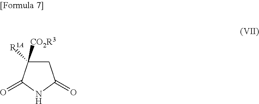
C1C([CO2R3])([R1A])C(=O)NC1=O
